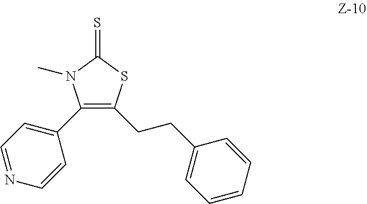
C1(C2=CC=NC=C2)=C(CCC2=CC=CC=C2)SC(=S)N1C
